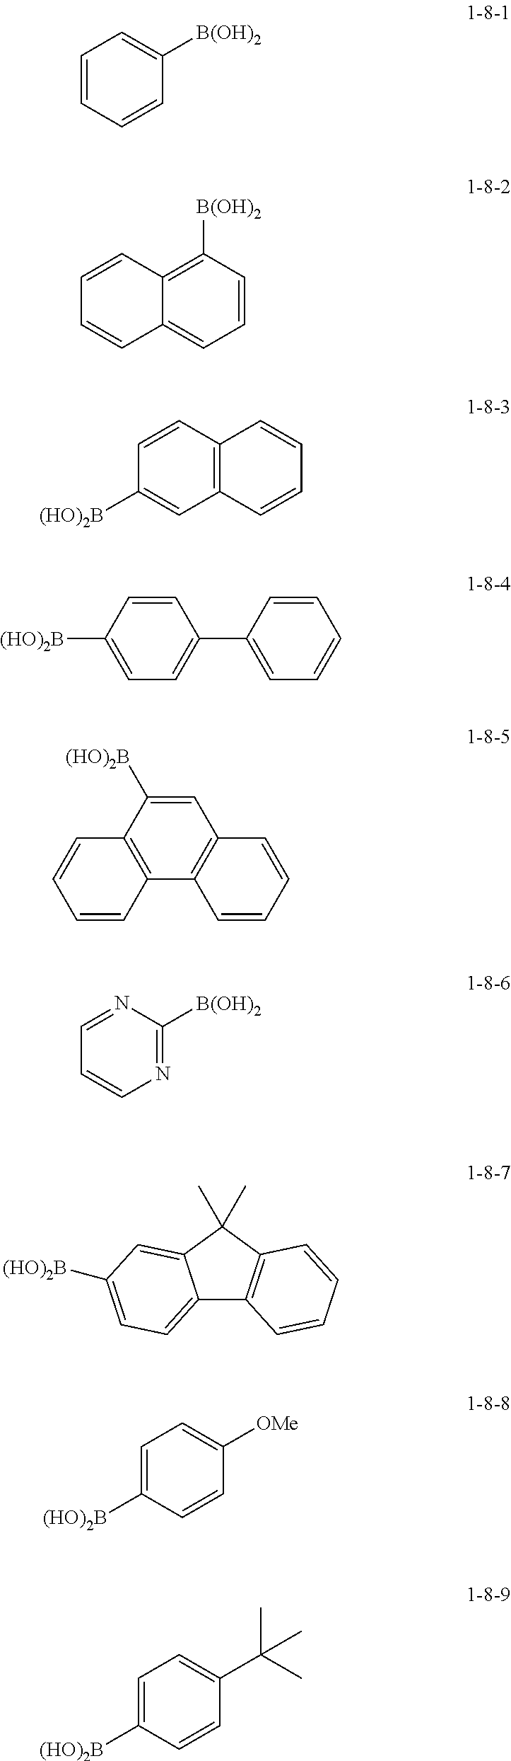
C1=CC=CC([B(OH)2])=C1.C1=CC([B(OH)2])=C2C(=C1)C=CC=C2.C12=C(C=CC([(HO)2B])=C1)C=CC=C2.C1=CC([(HO)2B])=CC=C1C1=CC=CC=C1.C1=C([(HO)2B])C2=C(C3=C1C=CC=C3)C=CC=C2.N1=C([B(OH)2])N=CC=C1.C12=CC=C([(HO)2B])C=C1C(C)(C)C1=C2C=CC=C1.C1=C([(HO)2B])C=CC([OMe])=C1.C1=C([(HO)2B])C=CC(C(C)(C)C)=C1
